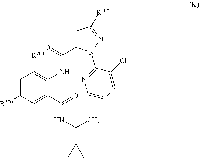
C1=C([R300])C=C(C(=O)NC(C2CC2)C)C(NC(C2=CC([R100])=NN2C2=NC=CC=C2Cl)=O)=C1[R200]
